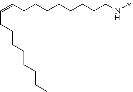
C(CCNC)CCCCCC=CCCCCCCCC
